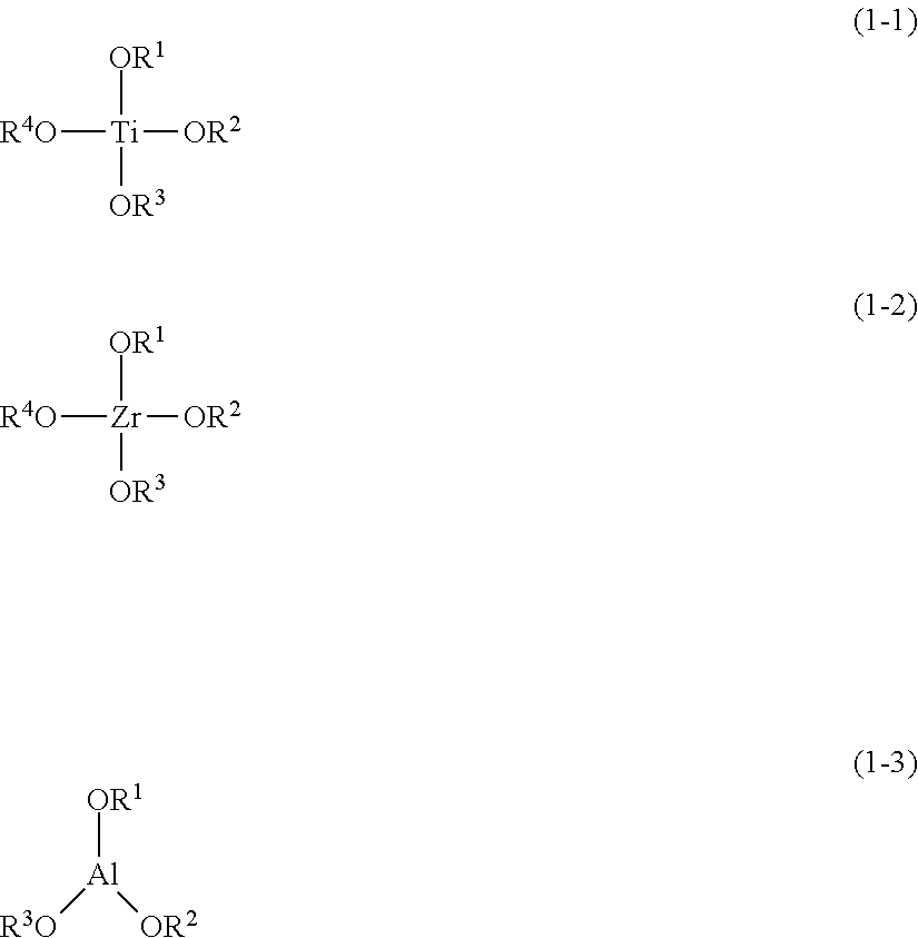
[R4O][Ti]([OR2])([OR1])[OR3].[R4O][Zr]([OR2])([OR1])[OR3].[R3O][Al]([OR2])[OR1]
